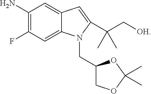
NC1=C(F)C=C2C(=C1)C=C(C(C[OH])(C)C)N2CC1COC(C)(C)O1
